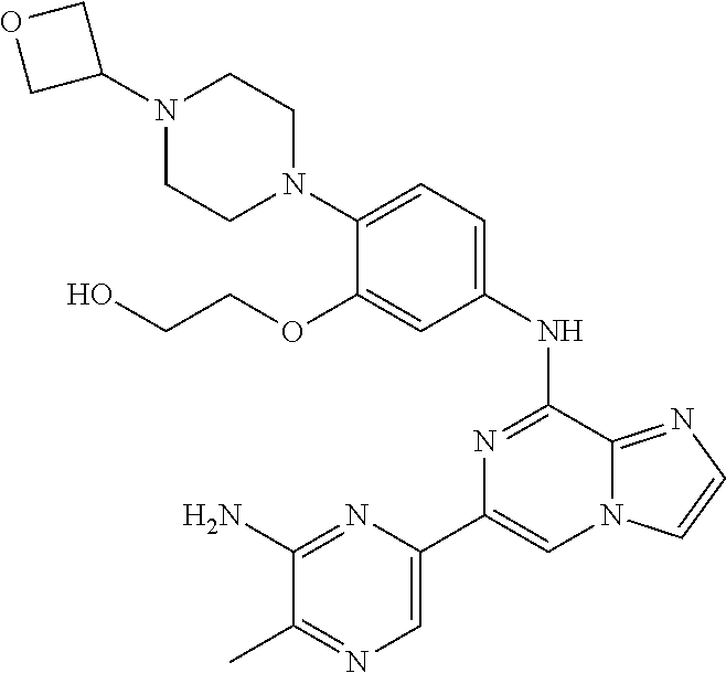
N1=C(NC2=CC=C(N3CCN(C4COC4)CC3)C(OCCO)=C2)C2=NC=CN2C=C1C1=CN=C(C)C(N)=N1
